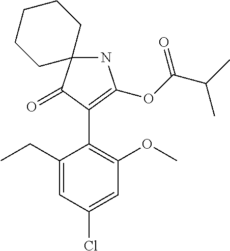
C1(CC)=CC(Cl)=CC(OC)=C1C1=C(OC(C(C)C)=O)NC2(C1=O)CCCCC2
